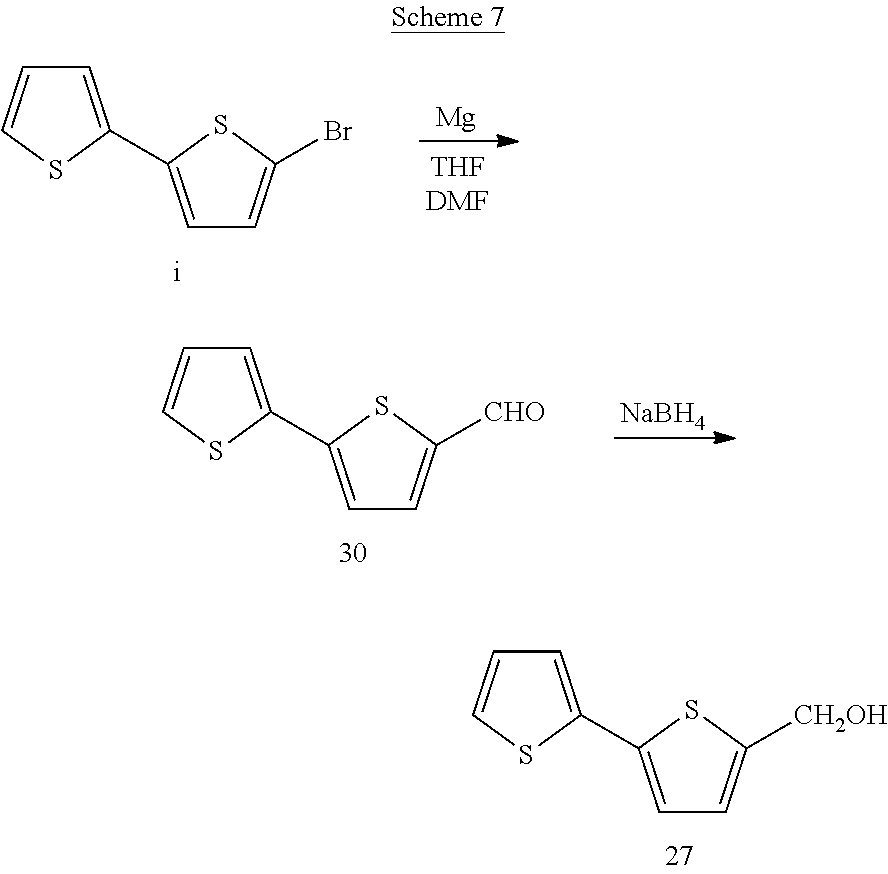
C1=C(C2=CC=C([CH2OH])S2)SC=C1.C1=C(C2=CC=C(Br)S2)SC=C1.[Mg].[NaBH4].C1=C(C2=CC=C([CHO])S2)SC=C1
